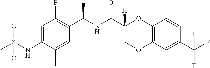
C1=C(NS(C)(=O)=O)C(C)=CC(C(NC(C2([H])COC3=C(O2)C=CC(C(F)(F)F)=C3)=O)C)=C1F
